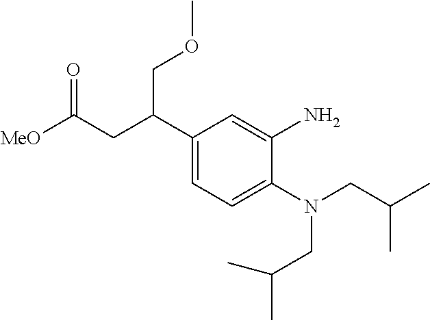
C1(C(CC([MeO])=O)COC)=CC=C(N(CC(C)C)CC(C)C)C(N)=C1
